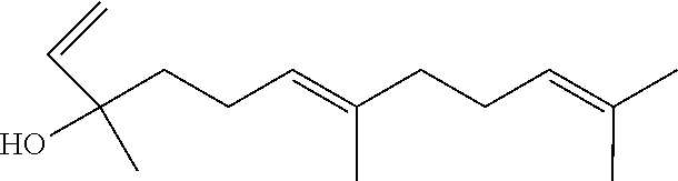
C(=C)C(CCC=C(CCC=C(C)C)C)(C)O
